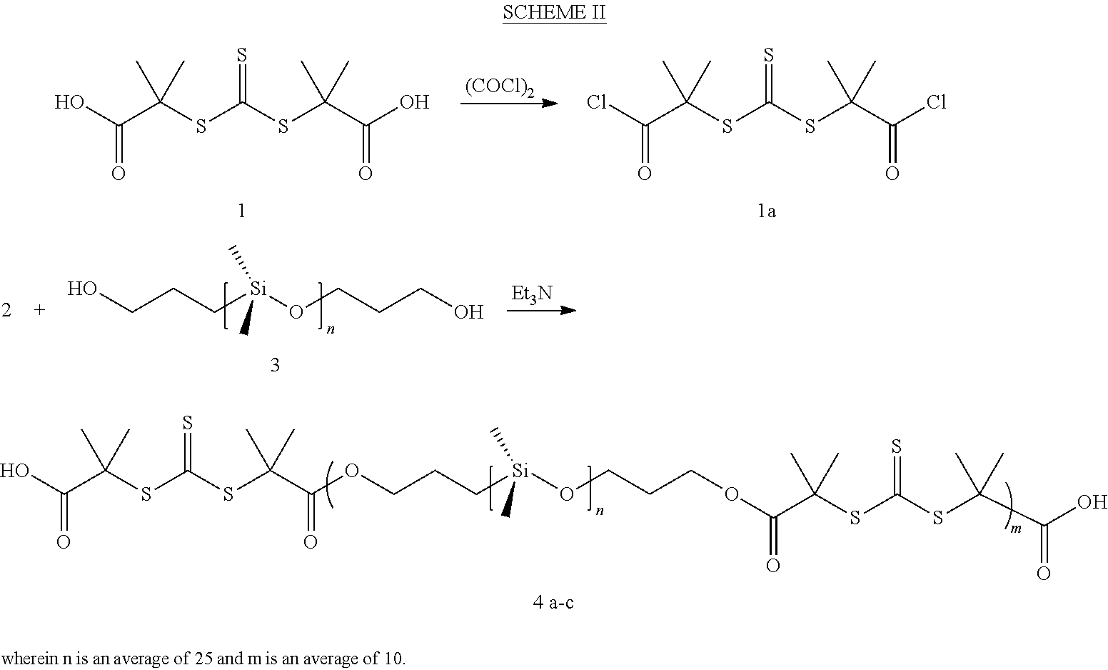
C(C(SC(SC(C(O)=O)(C)C)=S)(C)C)(OCCCO[Si](CCCOC(C(SC(SC(C(O)=O)(C)C)=S)(C)C)=O)(C)C)=O.C(C(SC(SC(C(O)=O)(C)C)=S)(C)C)(O)=O.[(COCl)2].C(C(SC(SC(C(Cl)=O)(C)C)=S)(C)C)(Cl)=O.C(CC[Si](OCCCO)(C)C)O.[Et3N]
